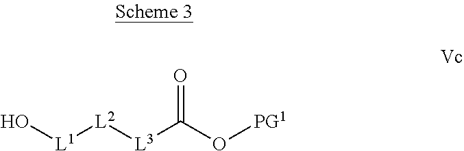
O[L1][L2][L3]C(O[PG1])=O
